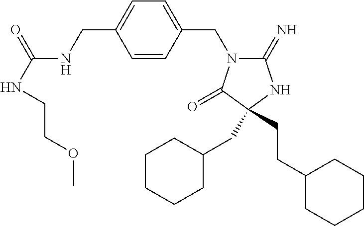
C1(=N)N(CC2=CC=C(CNC(NCCOC)=O)C=C2)C(=O)C(CC2CCCCC2)(CCC2CCCCC2)N1
